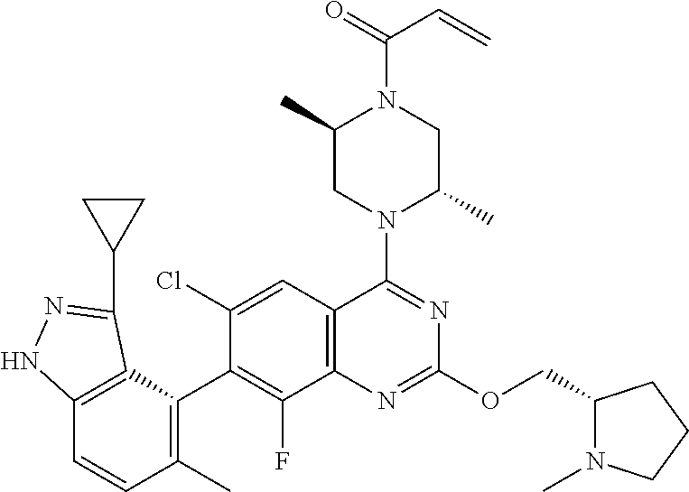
C12=C(C(C3=C(F)C4=C(C=C3Cl)C(N3C(C)CN(C(C=C)=O)C(C)C3)=NC(OCC3N(C)CCC3)=N4)=C(C)C=C1)C(C1CC1)=NN2
